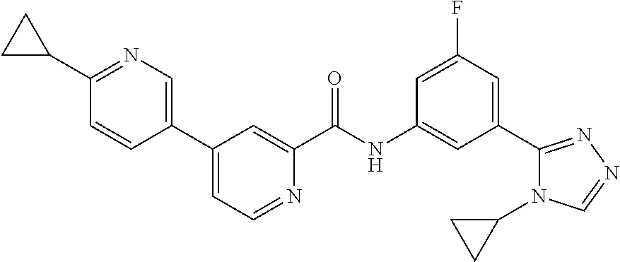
C1(C2=CC=NC(C(NC3=CC(C4=NN=CN4C4CC4)=CC(F)=C3)=O)=C2)=CN=C(C2CC2)C=C1
